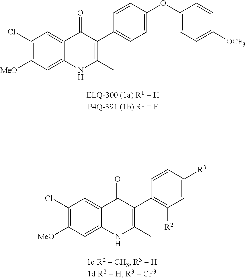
C1(Cl)=C([MeO])C=C2C(=C1)C(=O)C(C1=CC=C(OC3=CC=C([OCF3])C=C3)C=C1)=C(C)N2.C1(Cl)=C([MeO])C=C2C(=C1)C(=O)C(C1=C([R2])C=C([R3])C=C1)=C(C)N2
